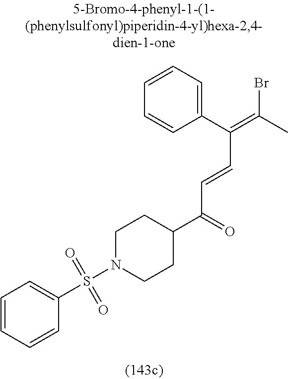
C1=CC=CC(S(N2CCC(C(=O)C=CC(=C(C)Br)C3=CC=CC=C3)CC2)(=O)=O)=C1
